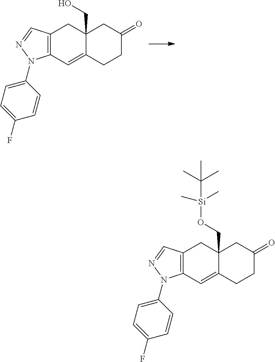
C12=C(C=C3C(CO)(C1)CC(=O)CC3)N(C1=CC=C(F)C=C1)N=C2.C12=C(C=C3C(CO[Si](C)(C)C(C)(C)C)(C1)CC(=O)CC3)N(C1=CC=C(F)C=C1)N=C2
